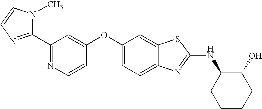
N1=C(C2=NC=CN2C)C=C(OC2=CC=C3C(=C2)SC(NC2CCCCC2O)=N3)C=C1
